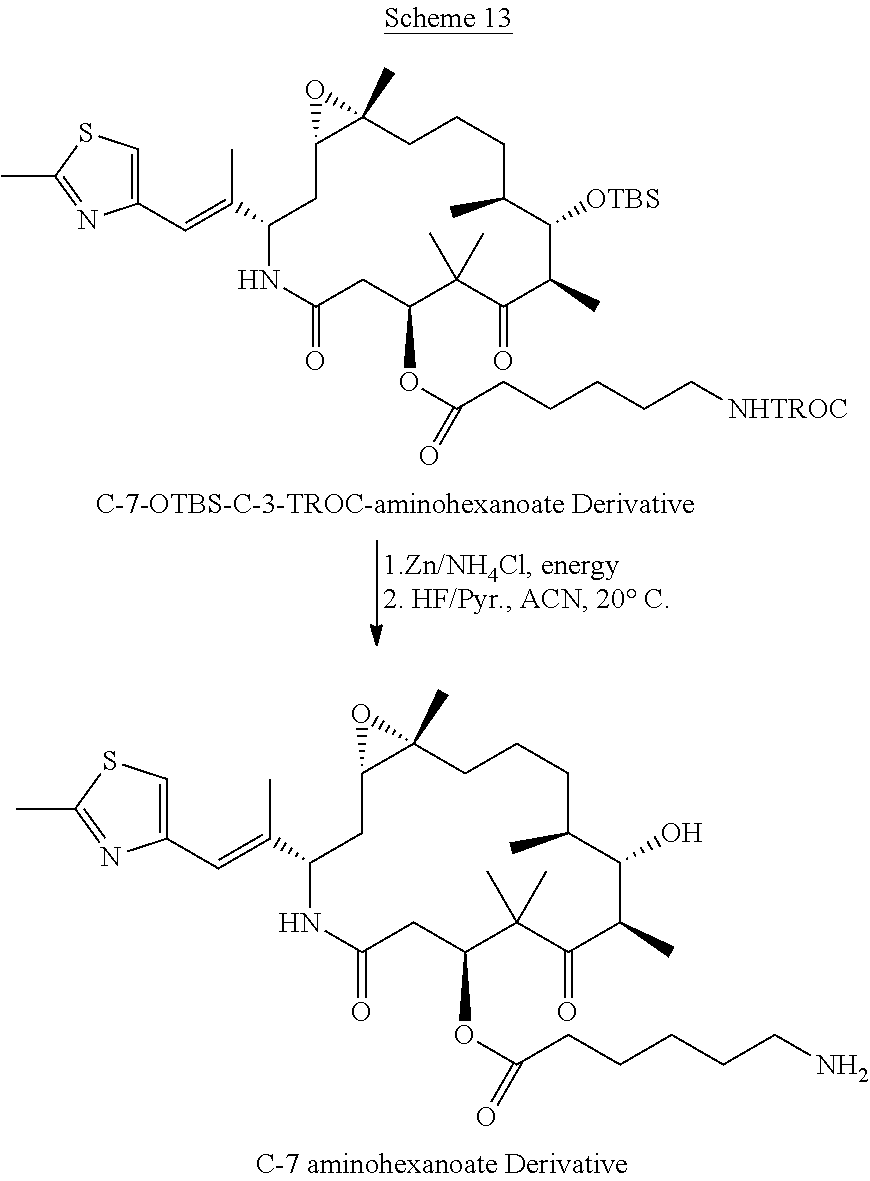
C1(C=C(C)C2NC(=O)CC(OC(CCCCC[NHTROC])=O)C(C)(C)C(=O)C(C)C([OTBS])C(C)CCCC3(C)C(C2)O3)=CSC(C)=N1.C1(C=C(C)C2NC(=O)CC(OC(CCCCCN)=O)C(C)(C)C(=O)C(C)C(O)C(C)CCCC3(C)C(C2)O3)=CSC(C)=N1
